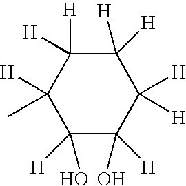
C1([H])(C)C([H])(O)C(O)([H])C([H])([H])C([H])([H])C1([H])[H]
